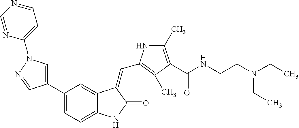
C1=C(C2=CC=C3C(=C2)C(=CC2=C(C)C(C(NCCN(CC)CC)=O)=C(C)N2)C(=O)N3)C=NN1C1=CC=NC=N1
